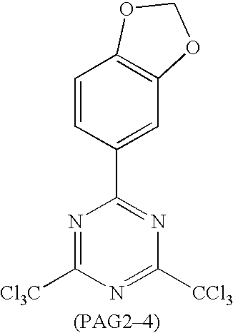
C1=CC(C2=NC([CCl3])=NC([Cl3C])=N2)=CC2=C1OCO2
